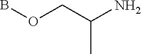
BOCC(C)N
